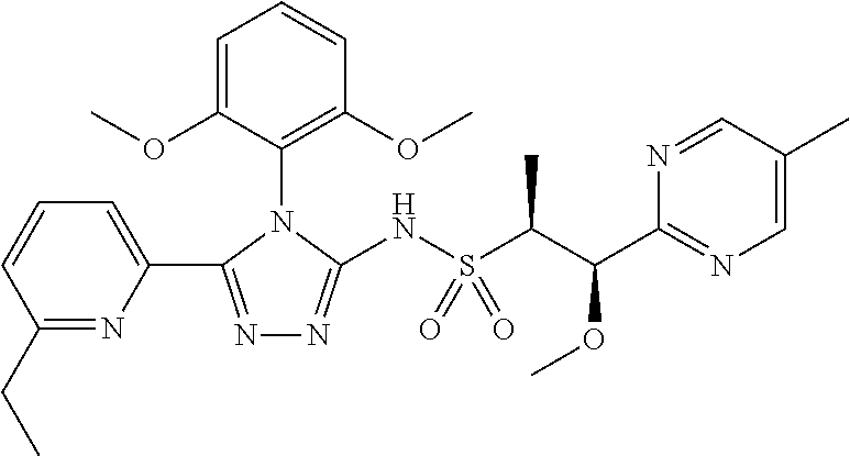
C1(CC)=NC(C2=NN=C(NS(C(C(C3=NC=C(C)C=N3)OC)C)(=O)=O)N2C2=C(OC)C=CC=C2OC)=CC=C1
